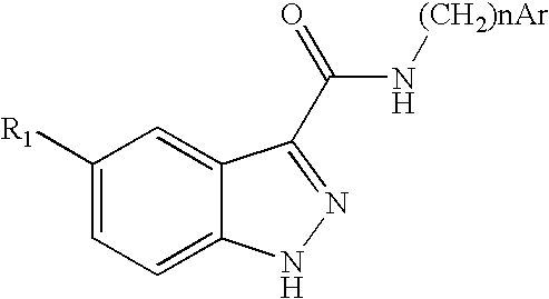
C1([R1])=CC=C2C(=C1)C(C(N[(CH2)nAr])=O)=NN2
